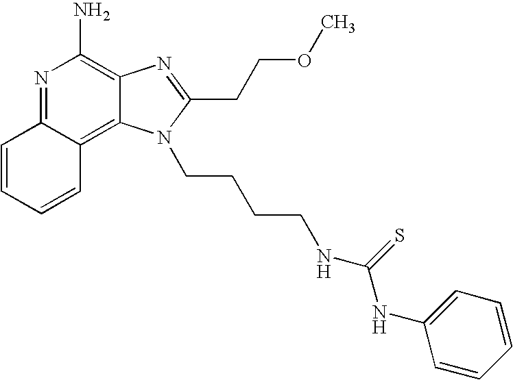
N1=C2C(=C3C(=C1N)N=C(CCOC)N3CCCCNC(NC1=CC=CC=C1)=S)C=CC=C2
